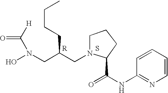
[H]C(N(O)CC(CN1C(C(=O)NC2=NC=CC=C2)CCC1)CCCC)=O.[R].S
